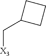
C([X3])C1CCC1
